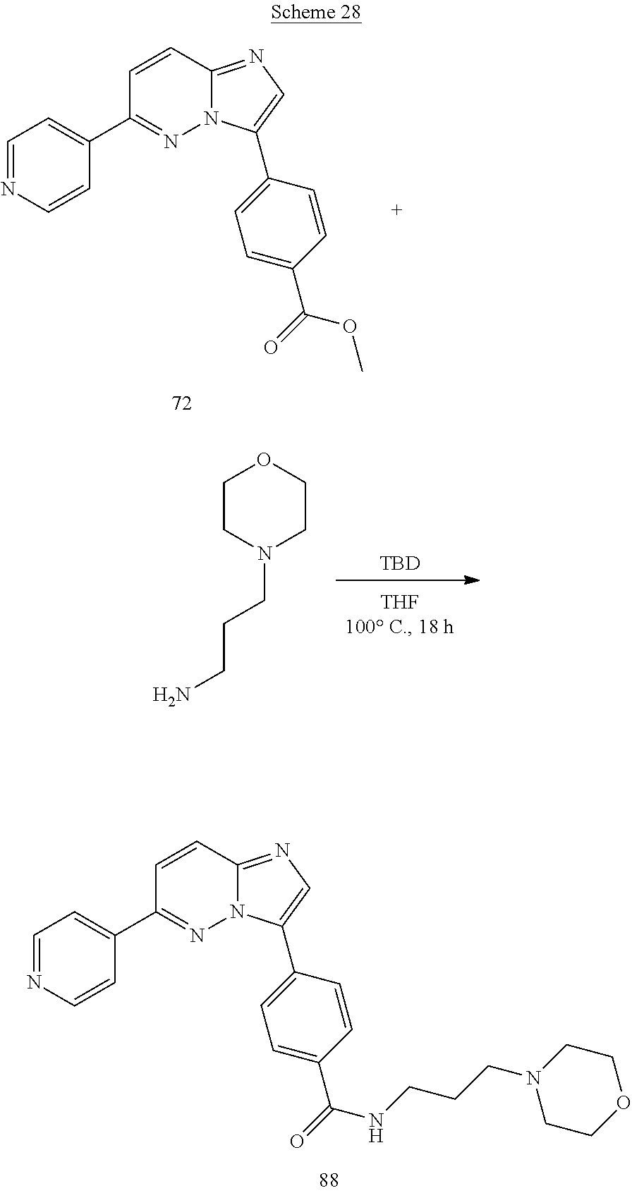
C1=NC=CC(C2=NN3C(=NC=C3C3=CC=C(C(=O)NCCCN4CCOCC4)C=C3)C=C2)=C1.C1=NC=CC(C2=NN3C(=NC=C3C3=CC=C(C(=O)OC)C=C3)C=C2)=C1.[TBD].C1CN(CCCN)CCO1
